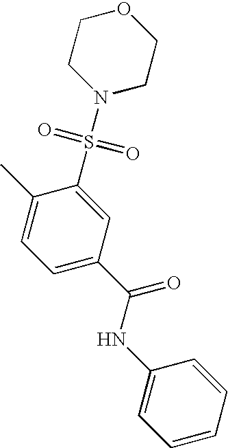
N1(S(=O)(=O)C2=CC(C(=O)NC3=CC=CC=C3)=CC=C2C)CCOCC1
